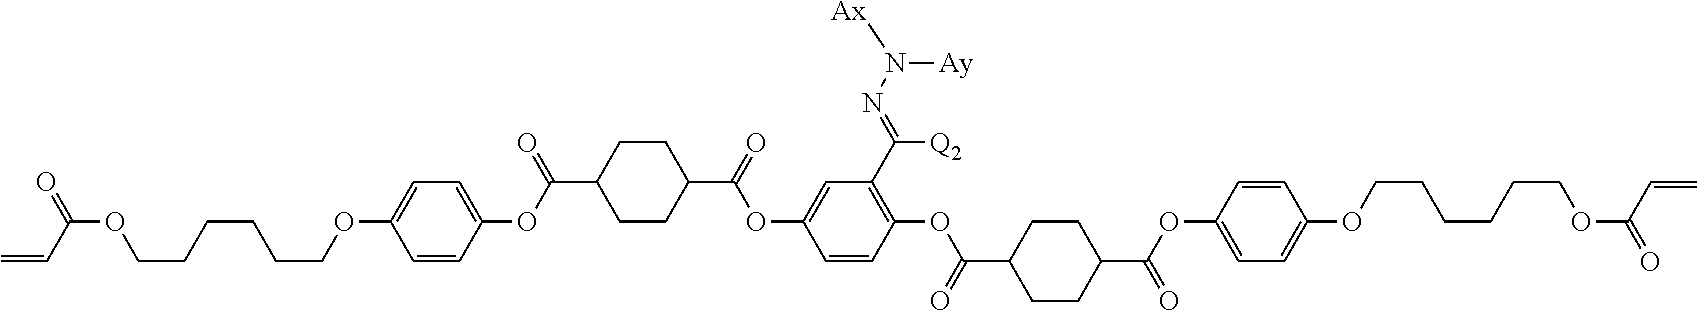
C=CC(OCCCCCCOC1=CC=C(OC(C2CCC(C(=O)OC3=CC(C(=NN([Ax])[Ay])[Q2])=C(OC(C4CCC(C(OC5=CC=C(OCCCCCCOC(=O)C=C)C=C5)=O)CC4)=O)C=C3)CC2)=O)C=C1)=O
